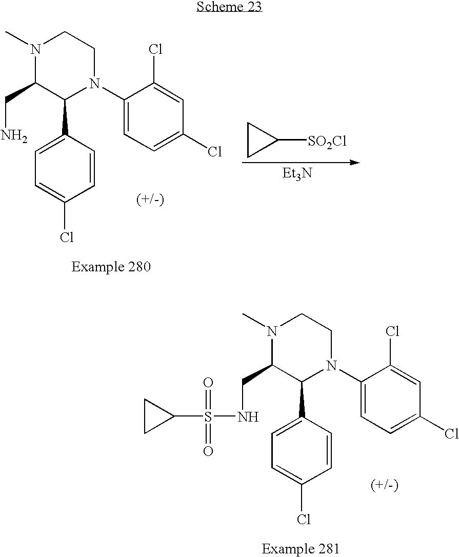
N1(C)C(CN)C(C2=CC=C(Cl)C=C2)N(C2=CC=C(Cl)C=C2Cl)CC1.C1([SO2Cl])CC1.[Et3N].N1(C)C(CNS(C2CC2)(=O)=O)C(C2=CC=C(Cl)C=C2)N(C2=CC=C(Cl)C=C2Cl)CC1
